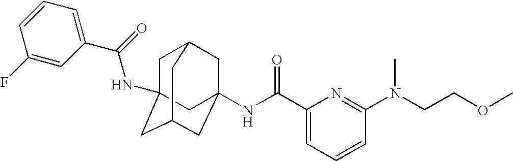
C1C2(NC(C3=CC=CC(F)=C3)=O)CC3CC(NC(C4=CC=CC(N(CCOC)C)=N4)=O)(CC1C3)C2
